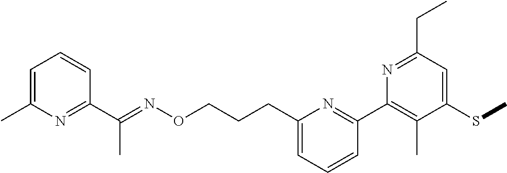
C1=C(C)N=C(C(=NOCCCC2=CC=CC(C3=C(C)C(SC)=CC(CC)=N3)=N2)C)C=C1
